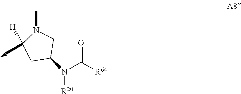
C1(N([R20])C([R64])=O)CN(C)C(C)([H])C1
